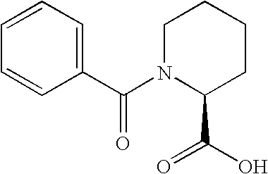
C1=CC=C(C(N2C(C(O)=O)CCCC2)=O)C=C1
